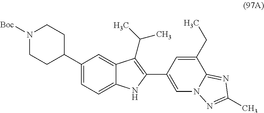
N1([Boc])CCC(C2=CC=C3C(=C2)C(C(C)C)=C(C2=CN4C(=NC(C)=N4)C(CC)=C2)N3)CC1
